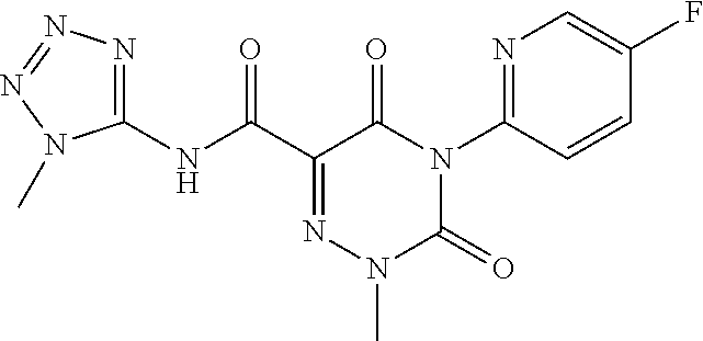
C1(NC(C2=NN(C)C(=O)N(C3=NC=C(F)C=C3)C2=O)=O)=NN=NN1C
